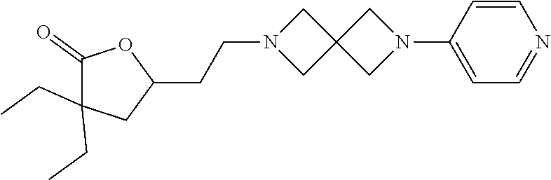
N1(CCC2OC(=O)C(CC)(CC)C2)CC2(C1)CN(C1=CC=NC=C1)C2
